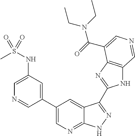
C1(NS(C)(=O)=O)=CN=CC(C2=CN=C3C(=C2)C(C2=NC4=C(N2)C=NC=C4C(=O)N(CC)CC)=NN3)=C1
